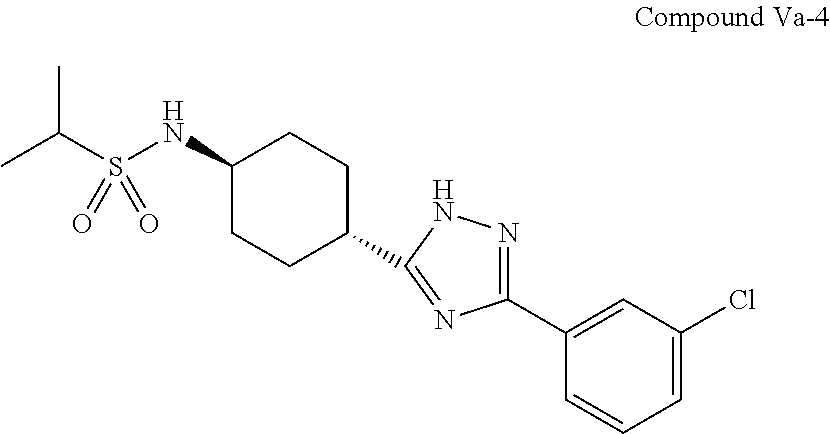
CC(S(NC1CCC(C2=NC(C3=CC(Cl)=CC=C3)=NN2)CC1)(=O)=O)C
